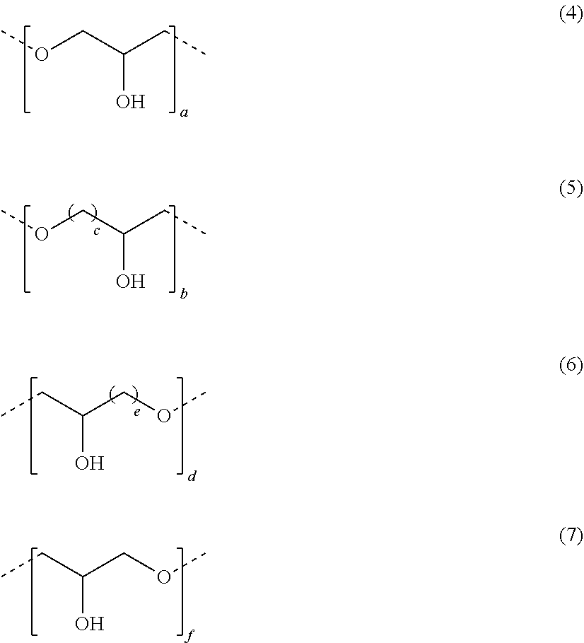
COCC(CC)O.COCC(CC)O.CCC(COC)O.CCC(COC)O
